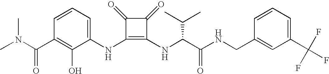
CN(C(C1=C(O)C(NC2=C(NC(C(NCC3=CC(C(F)(F)F)=CC=C3)=O)C(C)C)C(=O)C2=O)=CC=C1)=O)C
